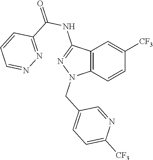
C12=C(C=CC([CF3])=C1)N(CC1=CC=C([CF3])N=C1)N=C2NC(=O)C1=NN=CC=C1
